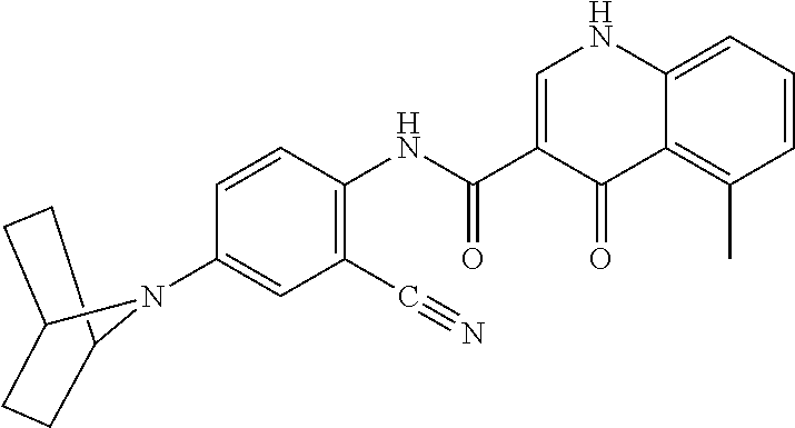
C1=CC(NC(C2=CNC3=CC=CC(C)=C3C2=O)=O)=C(C#N)C=C1N1C2CCC1CC2
